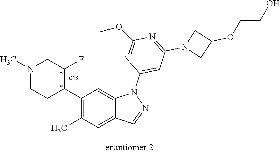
C1(C2C(F)CN(C)CC2)=C(C)C=C2C(=C1)N(C1=CC(N3CC(OCCO)C3)=NC(OC)=N1)N=C2
